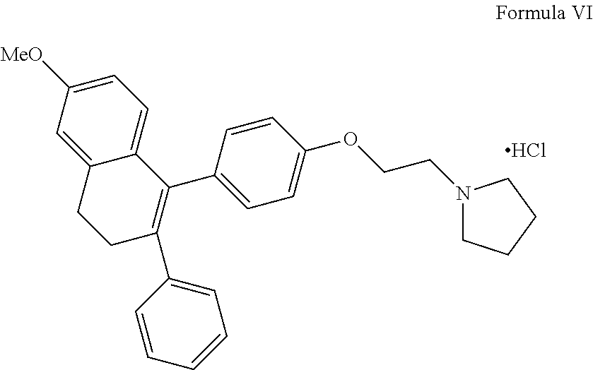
Cl.C1=C2C(=CC=C1[MeO])C(C1=CC=C(OCCN3CCCC3)C=C1)=C(C1=CC=CC=C1)CC2
